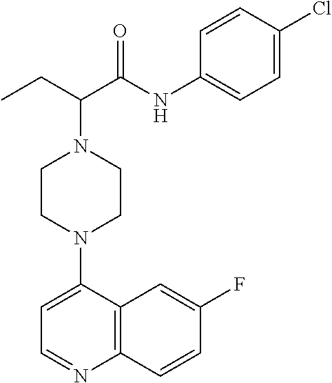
C1CN(C2=CC=NC3=C2C=C(F)C=C3)CCN1C(C(NC1=CC=C(Cl)C=C1)=O)CC
